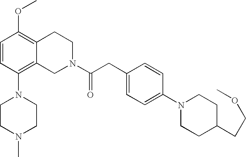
C1=CC(N2CCN(C)CC2)=C2C(=C1OC)CCN(C(CC1=CC=C(N3CCC(CCOC)CC3)C=C1)=O)C2
